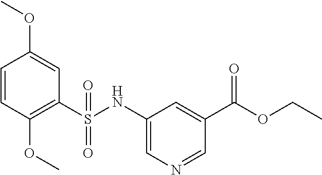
C1=CC(OC)=C(S(NC2=CN=CC(C(OCC)=O)=C2)(=O)=O)C=C1OC
